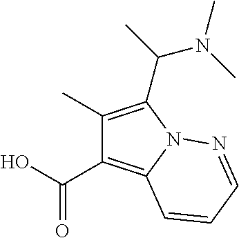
C1(C)=C(C(N(C)C)C)N2C(=C1C(=O)O)C=CC=N2
